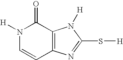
N1([H])C=CC2=C(C1=O)N([H])C(S[H])=N2
